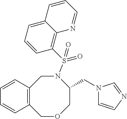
C12=C(COCC(CN3C=CN=C3)N(S(C3=C4C(=CC=C3)C=CC=N4)(=O)=O)C1)C=CC=C2
